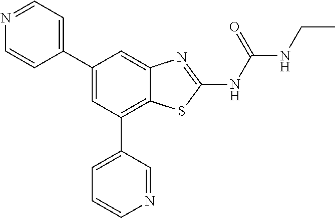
C1(C2=CC(C3=CC=CN=C3)=C3C(=C2)N=C(NC(NCC)=O)S3)=CC=NC=C1
